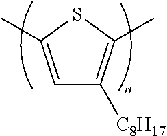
C1=C(C)SC(C)=C1[C8H17]
